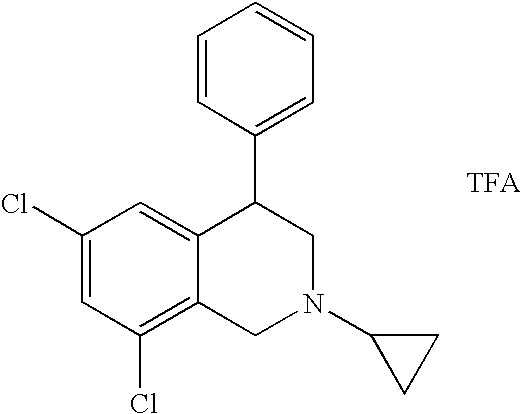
C1(Cl)=CC(Cl)=C2C(=C1)C(C1=CC=CC=C1)CN(C1CC1)C2
